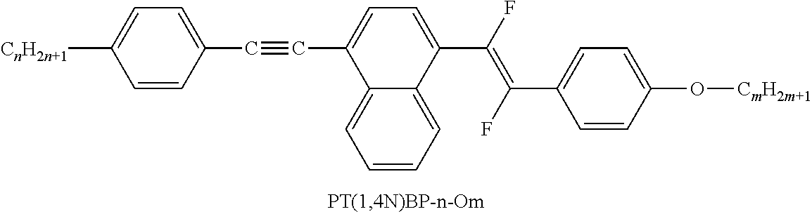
[CnH2n+1]C1=CC=C(C#CC2=CC=C(C(F)=C(F)C3=CC=C(O[CmH2m+1])C=C3)C3=CC=CC=C23)C=C1
